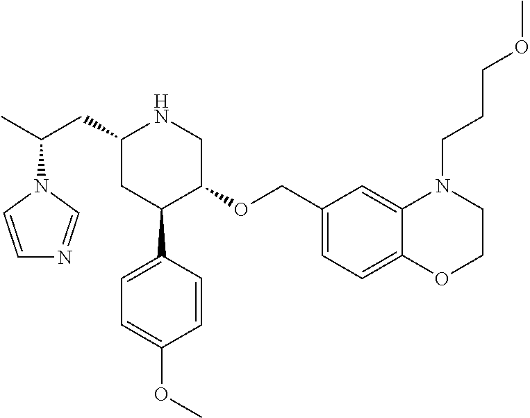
C1(CC(C)N2C=CN=C2)CC(C2=CC=C(OC)C=C2)C(OCC2=CC=C3C(=C2)N(CCCOC)CCO3)CN1
